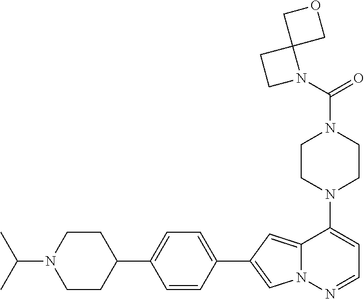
N1(C2=CC=NN3C2=CC(C2=CC=C(C4CCN(C(C)C)CC4)C=C2)=C3)CCN(C(=O)N2C3(CC2)COC3)CC1
